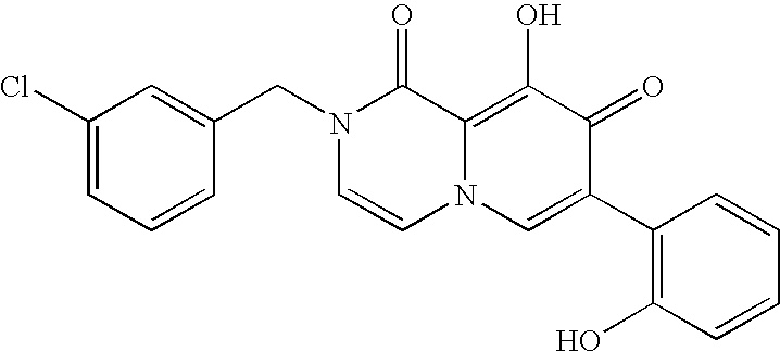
C1=C(CN2C=CN3C(=C(O)C(=O)C(C4=C(O)C=CC=C4)=C3)C2=O)C=CC=C1Cl
